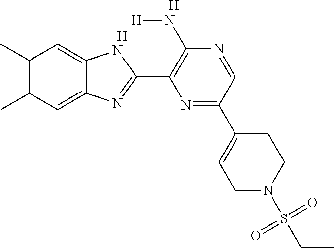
C1(C)=C(C)C=C2C(=C1)NC(C1=C(N[H])N=CC(C3=CCN(S(CC)(=O)=O)CC3)=N1)=N2.[H].[H]
